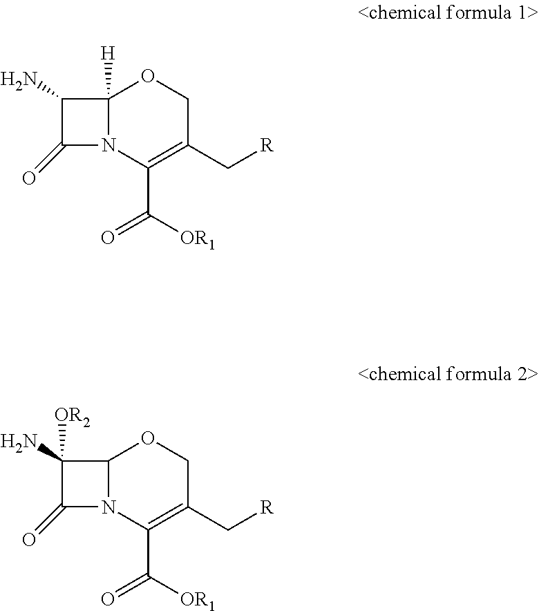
O1C2([H])N(C(C([OR1])=O)=C(C[R])C1)C(=O)C2N.O1C2N(C(C([OR1])=O)=C(C[R])C1)C(=O)C2(N)[OR2]
